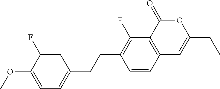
C12=C(C(=O)OC(CC)=C1)C(F)=C(CCC1=CC=C(OC)C(F)=C1)C=C2
